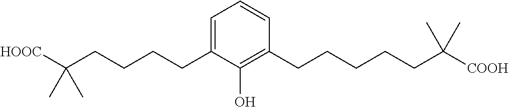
C1=C(CCCCC([HOOC])(C)C)C(O)=C(CCCCCC([COOH])(C)C)C=C1
